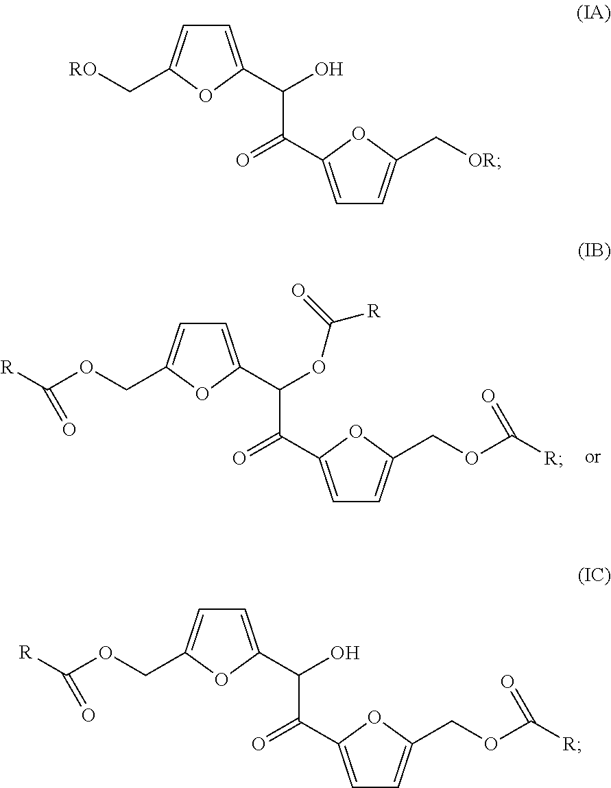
C1=C(C(OC([R])=O)C(=O)C2=CC=C(COC([R])=O)O2)OC(COC([R])=O)=C1.C1=C(C(O)C(=O)C2=CC=C(C[OR])O2)OC(C[RO])=C1.C1=C(C(O)C(=O)C2=CC=C(COC([R])=O)O2)OC(COC([R])=O)=C1
